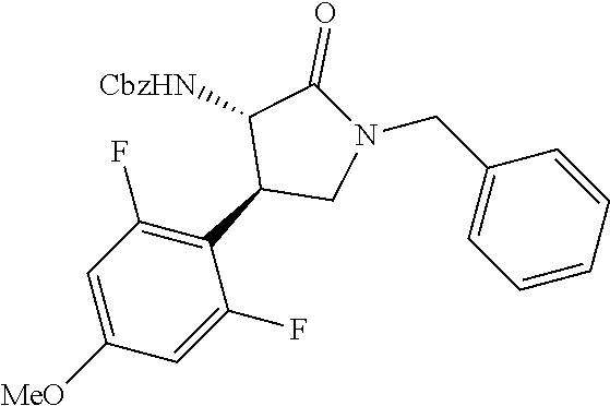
C1=C([MeO])C=C(F)C(C2CN(CC3=CC=CC=C3)C(=O)C2[CbzHN])=C1F
